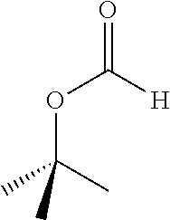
O=C(OC(C)(C)C)[H]
